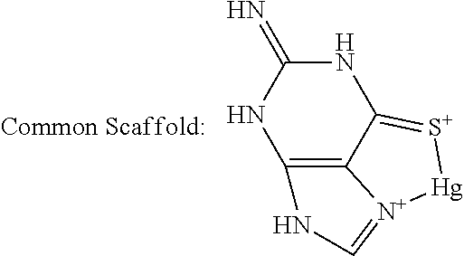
N1C(=N)NC2=C3C1=[S+][Hg][N+]3=CN2
